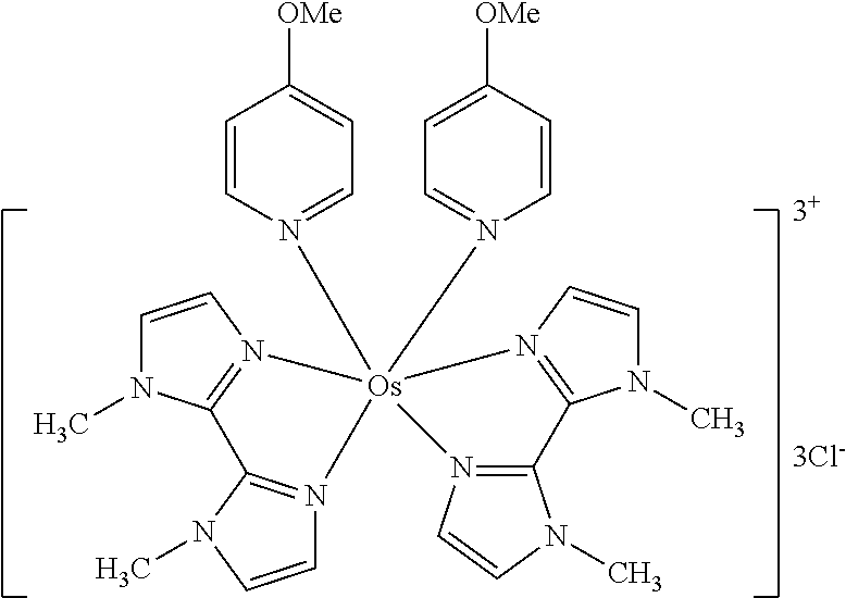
[3Cl-].[3+].C1=CN([Os]23(N4=CC=C([OMe])C=C4)(N4=C(N(C)C=C4)C4=N2C=CN4C)N2=C(N(C)C=C2)C2=N3C=CN2C)=CC=C1[OMe]
